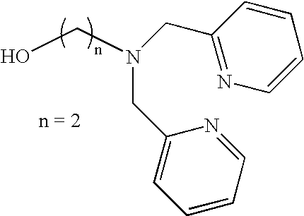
OCN(CC1=NC=CC=C1)CC1=CC=CC=N1
